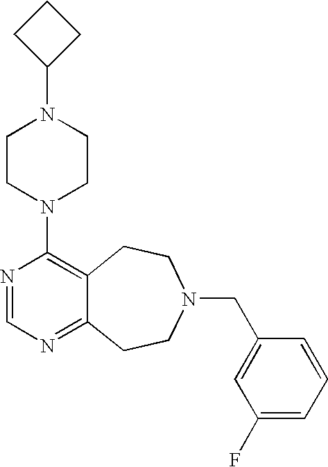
C1CC(N2CCN(C3=C4C(=NC=N3)CCN(CC3=CC(F)=CC=C3)CC4)CC2)C1
